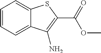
C1=CC=C2C(=C1)SC(C(=O)OC)=C2N
